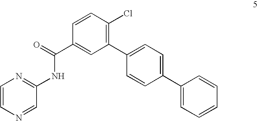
C1=CN=CC(NC(C2=CC(C3=CC=C(C4=CC=CC=C4)C=C3)=C(Cl)C=C2)=O)=N1
